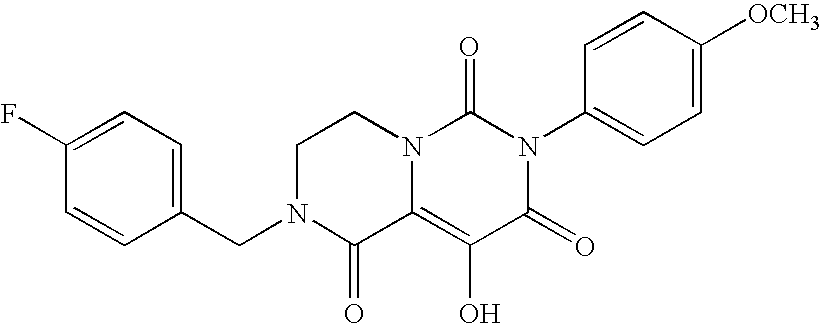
C1(F)=CC=C(CN2C(=O)C3=C(O)C(=O)N(C4=CC=C([OCH3])C=C4)C(=O)N3CC2)C=C1
